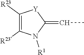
C1([R23])=C([R23])N([R1])C(=CC)[Y]1
